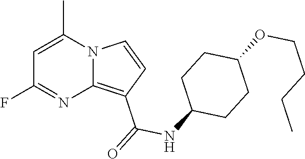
C12=C(C(=O)NC3CCC(OCCCC)CC3)C=CN1C(C)=CC(F)=N2
